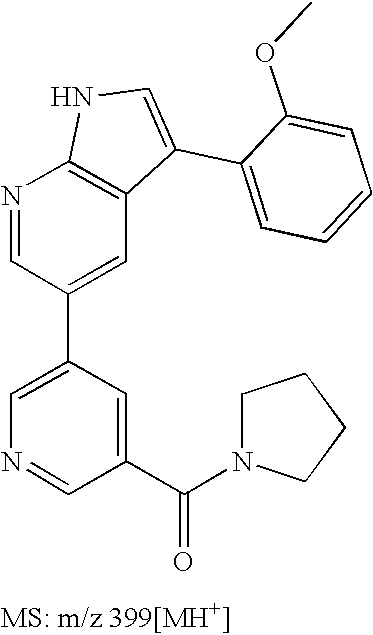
N1=CC(C2=CN=CC(C(=O)N3CCCC3)=C2)=CC2=C1NC=C2C1=CC=CC=C1OC
